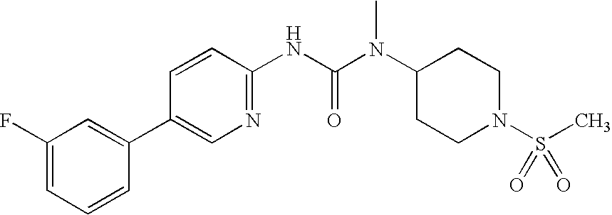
C1(F)=CC=CC(C2=CN=C(NC(N(C3CCN(S(C)(=O)=O)CC3)C)=O)C=C2)=C1
